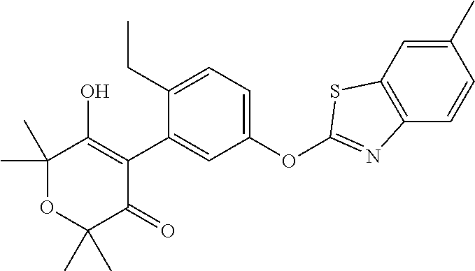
C1(C)(C)OC(C)(C)C(=O)C(C2=CC(OC3=NC4=C(C=C(C)C=C4)S3)=CC=C2CC)=C1O
